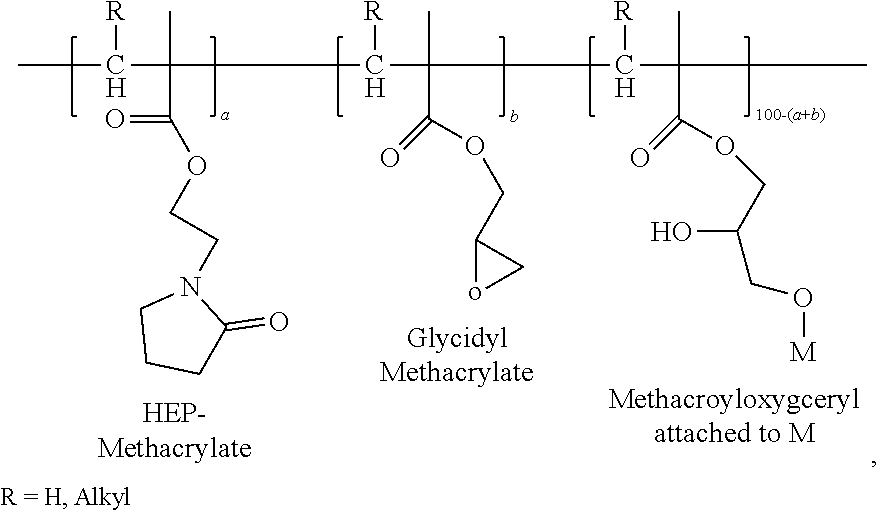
CC([R])C(C)(C(=O)OCCN1C(=O)CCC1)C([R])C(C)(C(OCC1oC1)=O)C([R])C(C)(C(OCC(O)CO[M])=O)C
